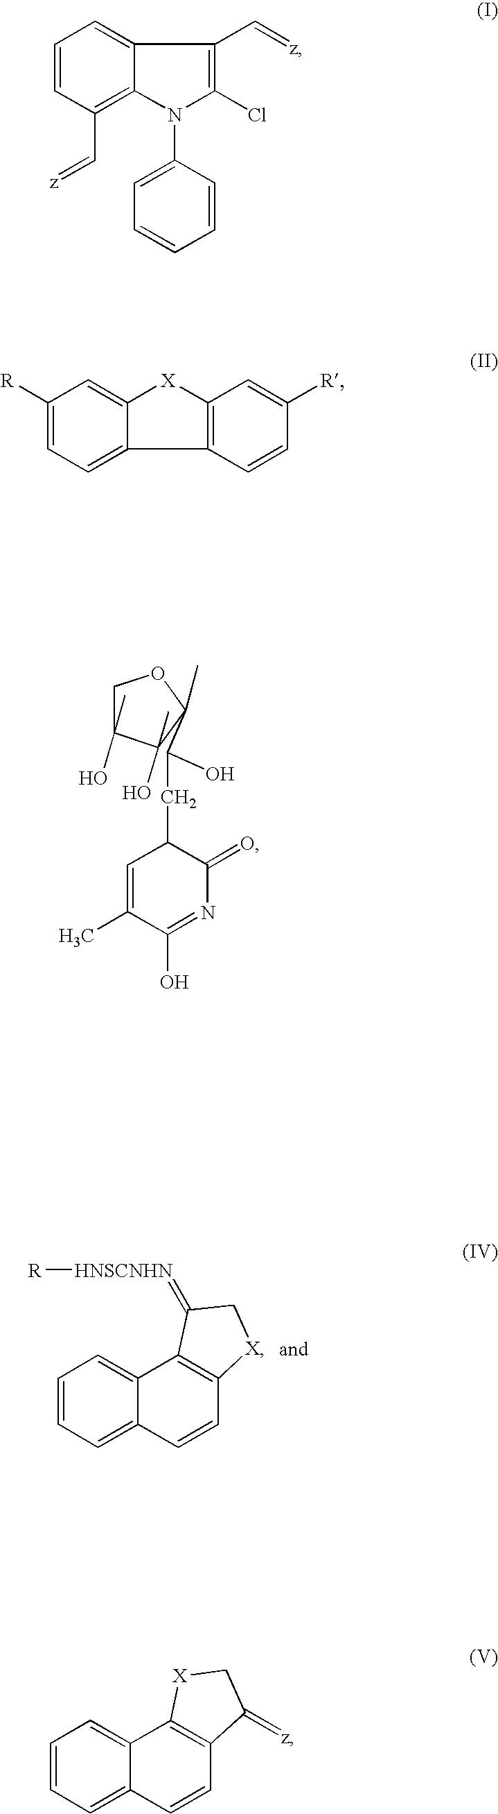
C1=CC=C2C(=C1)C1=C(C=C2)[X]CC1=[HNSCNHN][R].C1=CC(C=[z])=C2C(=C1)C(C=[z])=C(Cl)N2C1=CC=CC=C1.C1([R])=CC=C2C3=C(C=C([R])C=C3)[X]C2=C1.C1=CC=C2C(=C1)C1=C(C=C2)C(=[z])C[X]1.C1=C(C)C(O)=NC(=O)C1CC(O)C1(C)OCC(O)(C)C1(O)C
